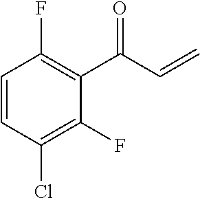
C1=CC(Cl)=C(F)C(C(C=C)=O)=C1F
